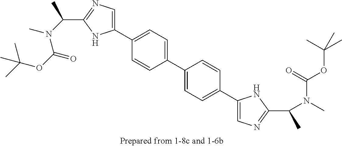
C(OC(=O)N(C(C)C1=NC=C(C2=CC=C(C3=CC=C(C4=CN=C(C(N(C(OC(C)(C)C)=O)C)C)N4)C=C3)C=C2)N1)C)(C)(C)C
